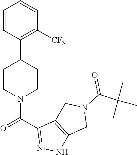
C1=CC=CC(C2CCN(C(C3=NNC4=C3CN(C(=O)C(C)(C)C)C4)=O)CC2)=C1[CF3]
